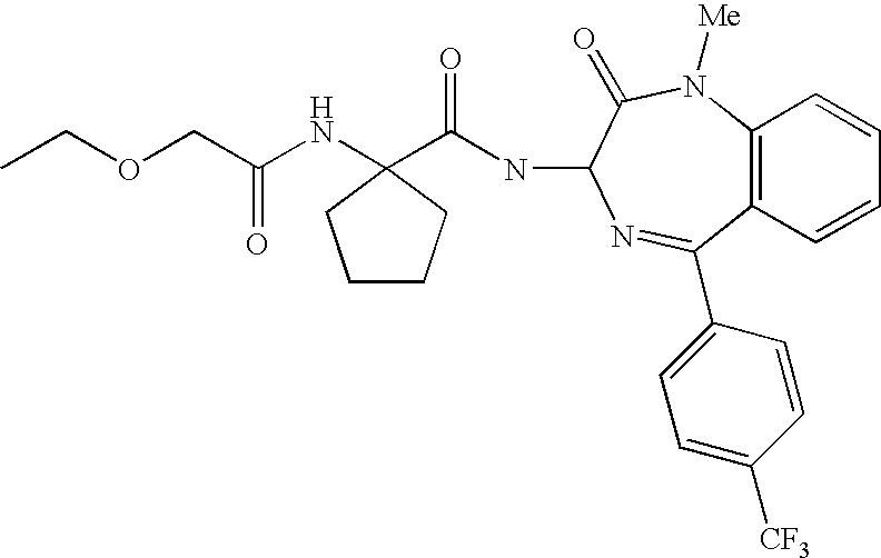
C(OCC(NC1(C(NC2C(=O)N([Me])C3=C(C(C4=CC=C([CF3])C=C4)=N2)C=CC=C3)=O)CCCC1)=O)C
